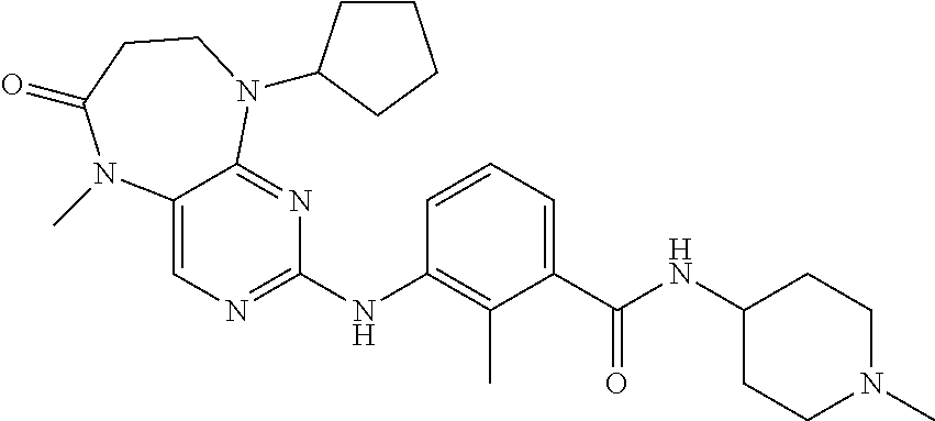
C1(NC2=C(C)C(C(NC3CCN(C)CC3)=O)=CC=C2)=NC=C2C(=N1)N(C1CCCC1)CCC(=O)N2C
